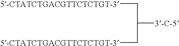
[5-CTATCTGACGTTCTCTGT-3]CC([3-C-5])C[5-CTATCTGACGTTCTCTGT-3]
